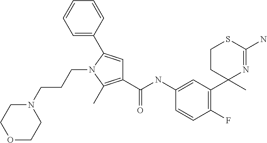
C1(C(NC2=CC(C3(C)N=C(N)SCC3)=C(F)C=C2)=O)=C(C)N(CCCN2CCOCC2)C(C2=CC=CC=C2)=C1
